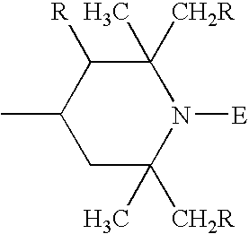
C1([CH2R])(C)C([R])C(C)CC([CH2R])(C)N1[E]
